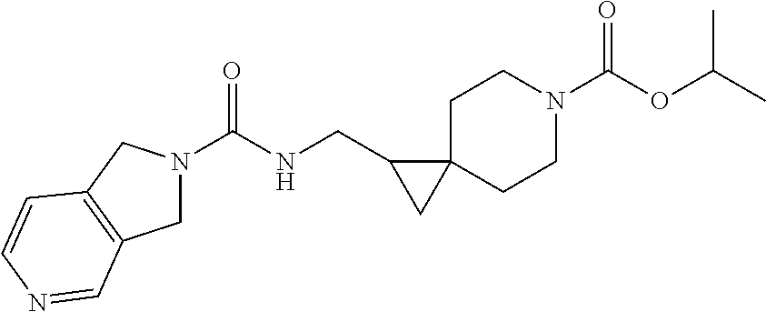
C1C2(CCN(C(OC(C)C)=O)C1)C(CNC(=O)N1CC3=C(C1)C=CN=C3)C2
